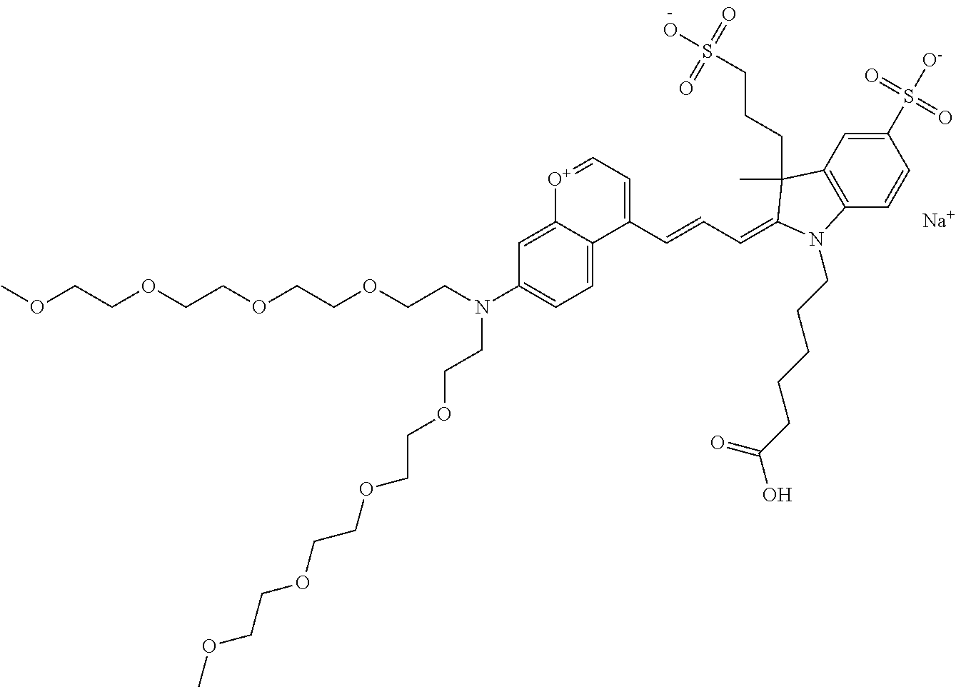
[Na].C(COCCN(CCOCCOCCOCCOC)C1=CC=C2C(=C1)[O+]=CC=C2C=CC=C1C(C)(CCCS(O)(=O)=O)C2=C(C=CC(S([O-])(=O)=O)=C2)N1CCCCCC(O)=O)OCCOCCOC
